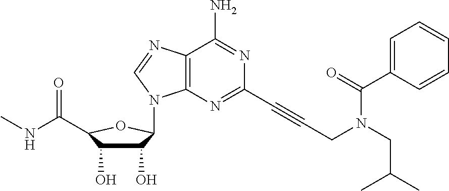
C12=C(N=C(C#CCN(CC(C)C)C(C3=CC=CC=C3)=O)N=C1N)N(C1C(O)C(O)C(C(=O)NC)O1)C=N2
